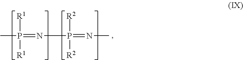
CP([R1])([R1])=NP([R2])([R2])=NC
